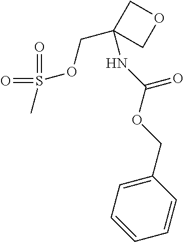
O(CC1(NC(=O)OCC2=CC=CC=C2)COC1)S(=O)(=O)C
